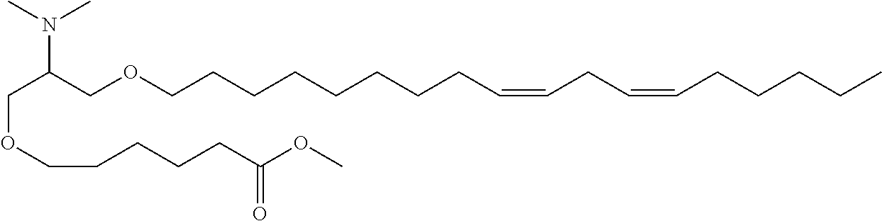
C(C(COCCCCCCCCC=CCC=CCCCCC)N(C)C)OCCCCCC(OC)=O
